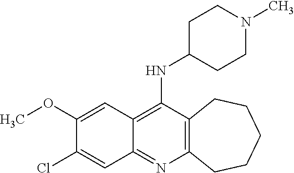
C12=C(C(NC3CCN(C)CC3)=C3C(=N1)C=C(Cl)C(OC)=C3)CCCCC2
